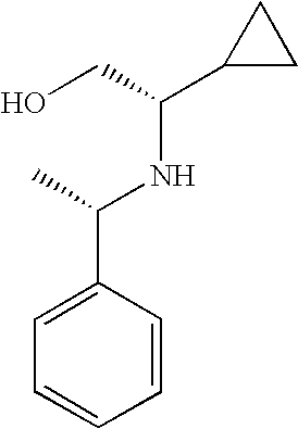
C1=CC(C(NC(CO)C2CC2)C)=CC=C1
